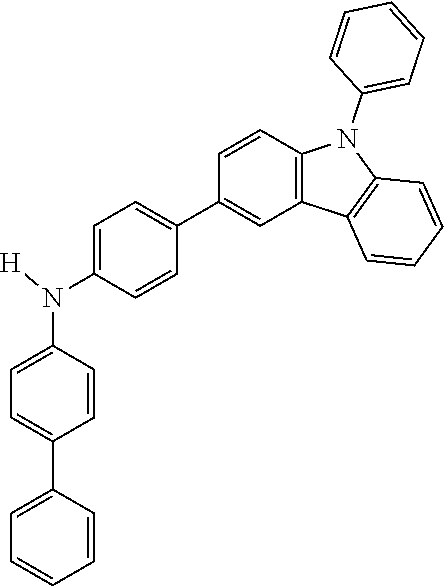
C1=C(C2=CC=C(N(C3=CC=C(C4=CC5=C(C=C4)N(C4=CC=CC=C4)C4=C5C=CC=C4)C=C3)[H])C=C2)C=CC=C1
